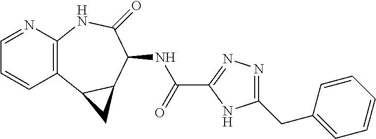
C1=NC2=C(C=C1)C1C(C(NC(=O)C3=NN=C(CC4=CC=CC=C4)N3)C(=O)N2)C1
